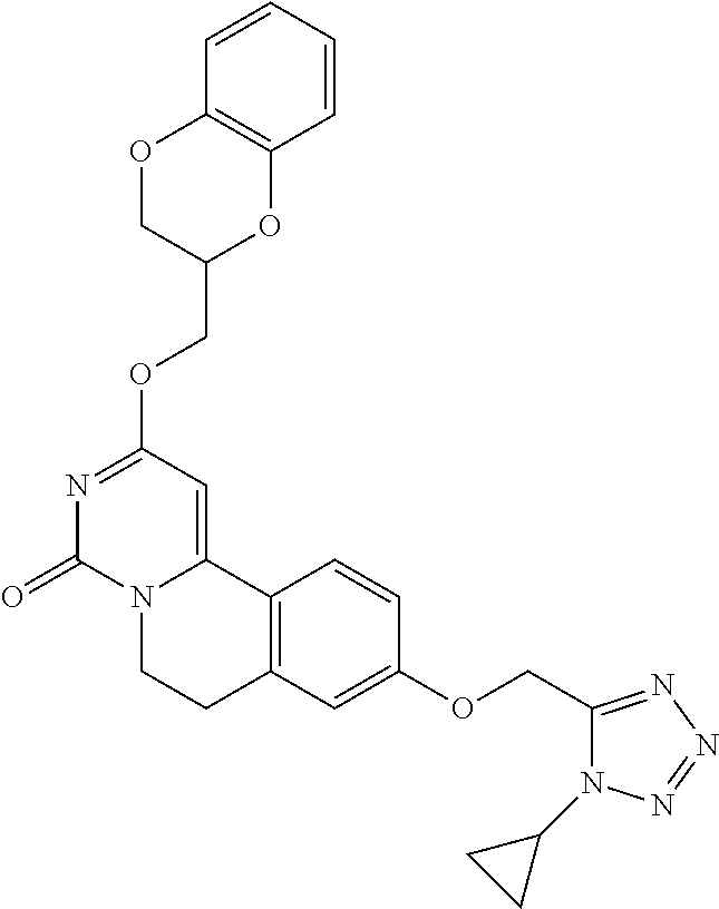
N1=C(OCC2OC3=C(OC2)C=CC=C3)C=C2N(C1=O)CCC1=C2C=CC(OCC2=NN=NN2C2CC2)=C1
